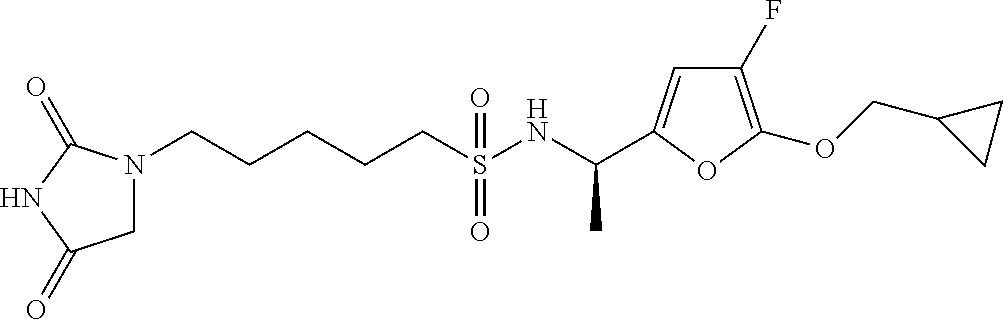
N1(CCCCCS(NC(C)C2=CC(F)=C(OCC3CC3)O2)(=O)=O)CC(=O)NC1=O
